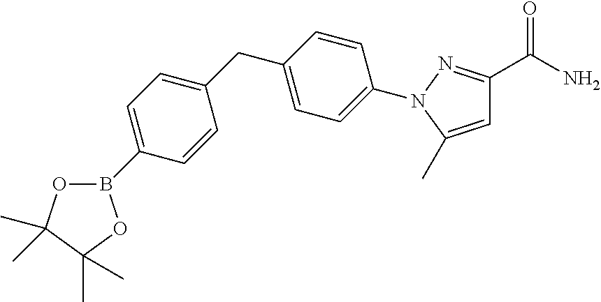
C1(C(N)=O)=NN(C2=CC=C(CC3=CC=C(B4OC(C)(C)C(C)(C)O4)C=C3)C=C2)C(C)=C1
